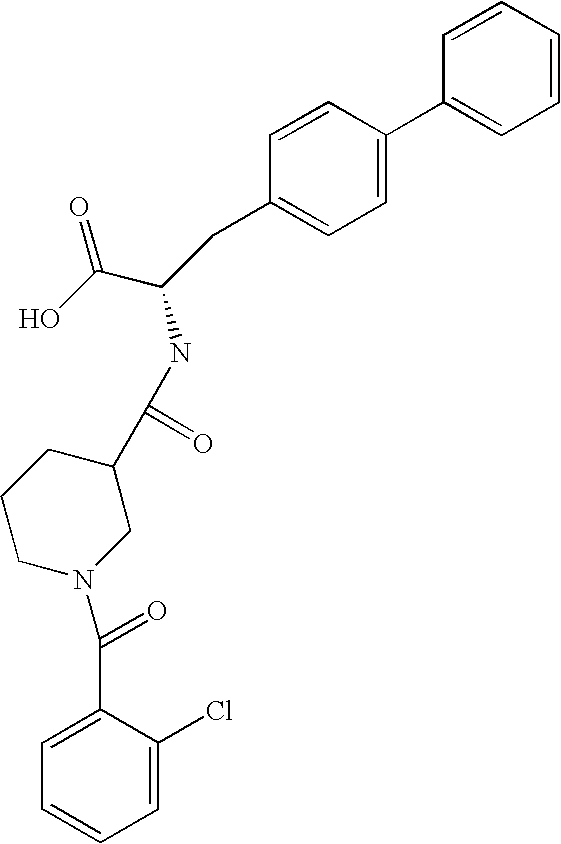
C1=CC=CC=C1C1=CC=C(CC(C(O)=O)NC(C2CCCN(C(=O)C3=CC=CC=C3Cl)C2)=O)C=C1
